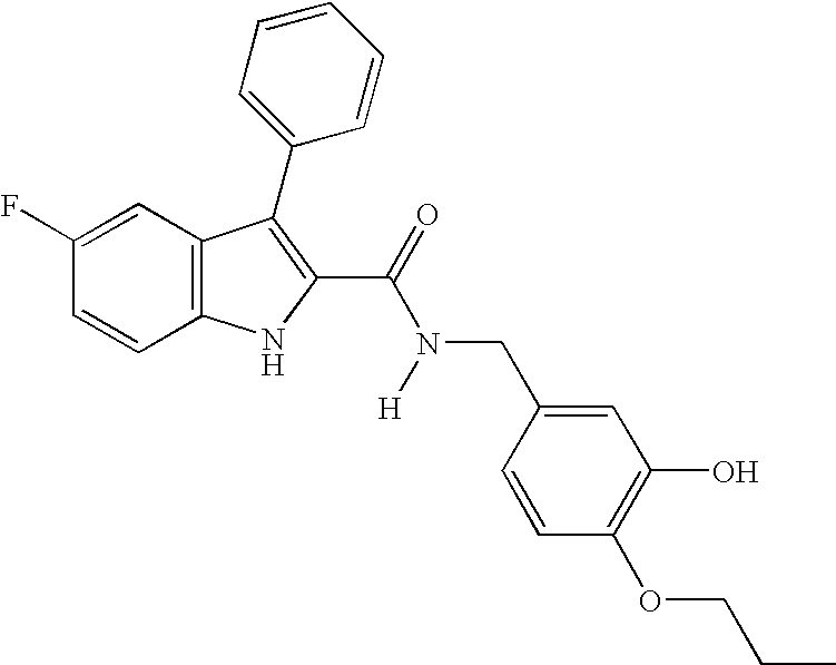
C1(F)=CC2=C(C=C1)NC(C(=O)N([H])CC1=CC(O)=C(OCCC)C=C1)=C2C1=CC=CC=C1
